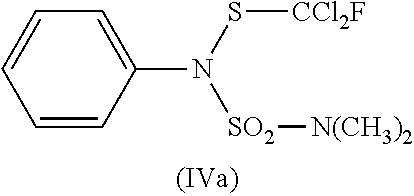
C1=C(N(S[CCl2F])[SO2][N(CH3)2])C=CC=C1
